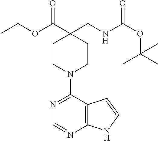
CCOC(C1(CNC(OC(C)(C)C)=O)CCN(C2=NC=NC3=C2C=CN3)CC1)=O
